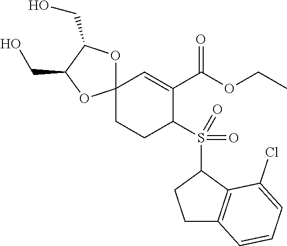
C12(CCC(S(C3CCC4=C3C(Cl)=CC=C4)(=O)=O)C(C(OCC)=O)=C1)OC(CO)C(CO)O2
